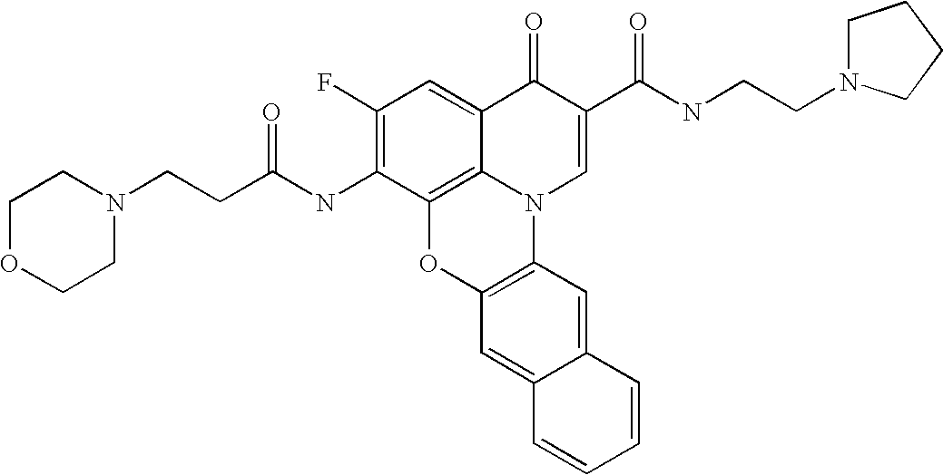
C12=C3C(=CC(F)=C1NC(CCN1CCOCC1)=O)C(=O)C(C(=O)NCCN1CCCC1)=CN3C1=C(O2)C=C2C(=C1)C=CC=C2
